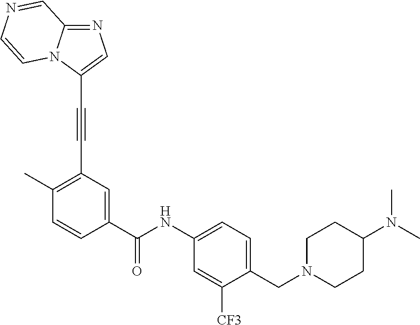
C12=NC=C(C#CC3=C(C)C=CC(C(NC4=CC=C(CN5CCC(N(C)C)CC5)C([CF3])=C4)=O)=C3)N1C=CN=C2
